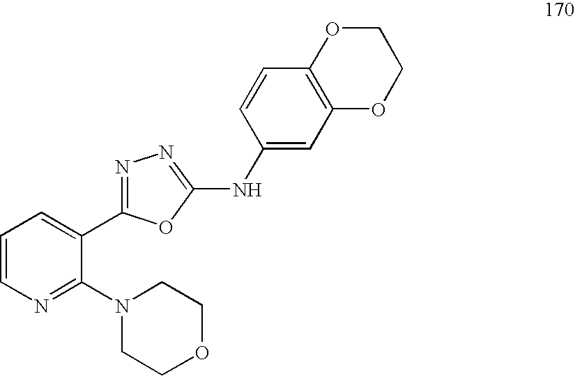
C1=CN=C(N2CCOCC2)C(C2=NN=C(NC3=CC4=C(C=C3)OCCO4)O2)=C1
